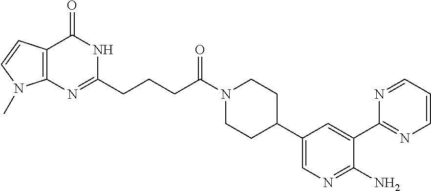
N1(C(CCCC2=NC3=C(C(=O)N2)C=CN3C)=O)CCC(C2=CN=C(N)C(C3=NC=CC=N3)=C2)CC1
